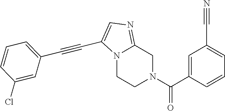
N12CCN(C(C3=CC(C#N)=CC=C3)=O)CC1=NC=C2C#CC1=CC=CC(Cl)=C1
